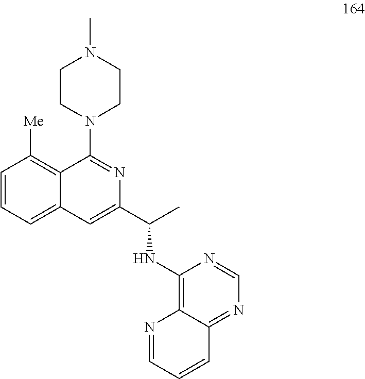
C1=CC=C2C(=C1[Me])C(N1CCN(C)CC1)=NC(C(C)NC1=C3C(=NC=N1)C=CC=N3)=C2
